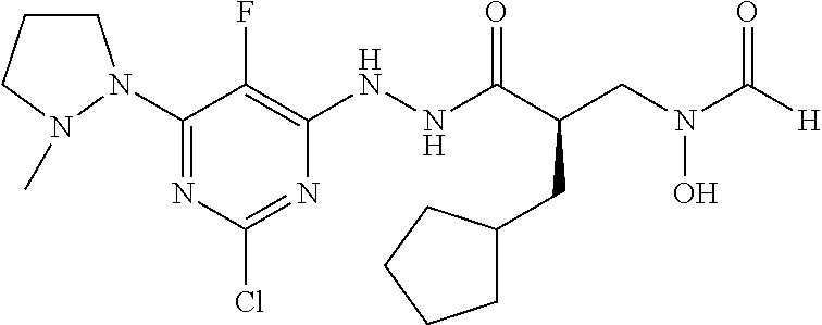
C1(N2CCCN2C)=NC(Cl)=NC(NNC(C(CC2CCCC2)CN(O)C(=O)[H])=O)=C1F
